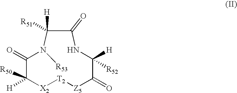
C1(=O)C([H])([R50])[X2][T2][Z5]C(=O)C([R52])([H])NC(=O)C([H])([R51])N1[R53]
